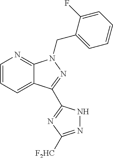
C1=CC=C2C(=N1)N(CC1=CC=CC=C1F)N=C2C1=NC([F2HC])=NN1
